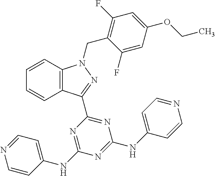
C1=CC2=C(C=C1)C(C1=NC(NC3=CC=NC=C3)=NC(NC3=CC=NC=C3)=N1)=NN2CC1=C(F)C=C(OCC)C=C1F
